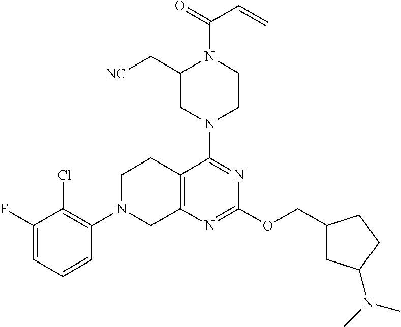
C1(F)=CC=CC(N2CC3=C(CC2)C(N2CCN(C(=O)C=C)C(C[NC])C2)=NC(OCC2CC(N(C)C)CC2)=N3)=C1Cl
